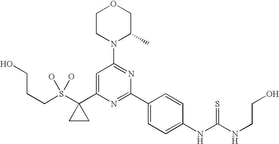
C(CCO)S(C1(C2=CC(N3C(C)COCC3)=NC(C3=CC=C(NC(NCCO)=S)C=C3)=N2)CC1)(O)O
